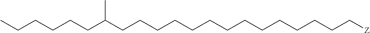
C(CCCCC[Z])CCCCCCCCC(CCCCCC)C
